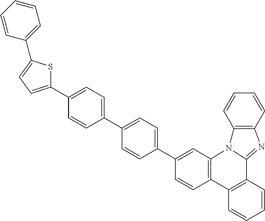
C1=CC2=C(C=C1C1=CC=C(C3=CC=C(C4=CC=C(C5=CC=CC=C5)S4)C=C3)C=C1)N1C(=NC3=C1C=CC=C3)C1=C2C=CC=C1
